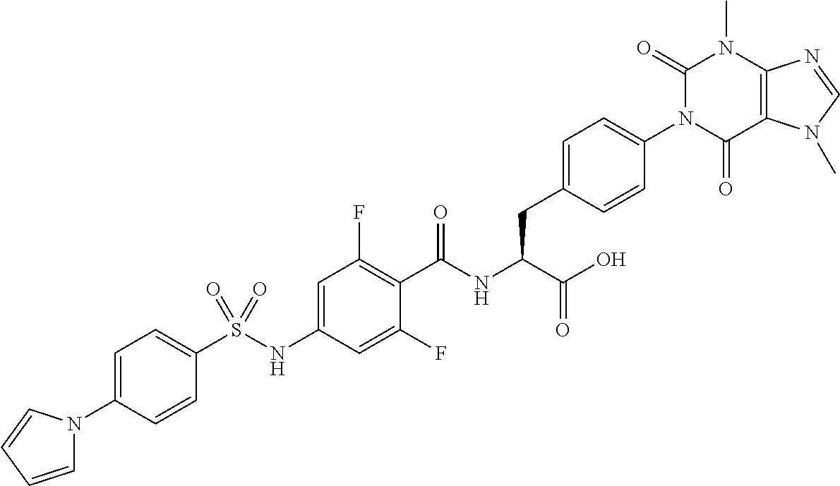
C12=C(C(=O)N(C3=CC=C(CC(C(=O)O)NC(=O)C4=C(F)C=C(NS(C5=CC=C(N6C=CC=C6)C=C5)(=O)=O)C=C4F)C=C3)C(=O)N1C)N(C)C=N2
